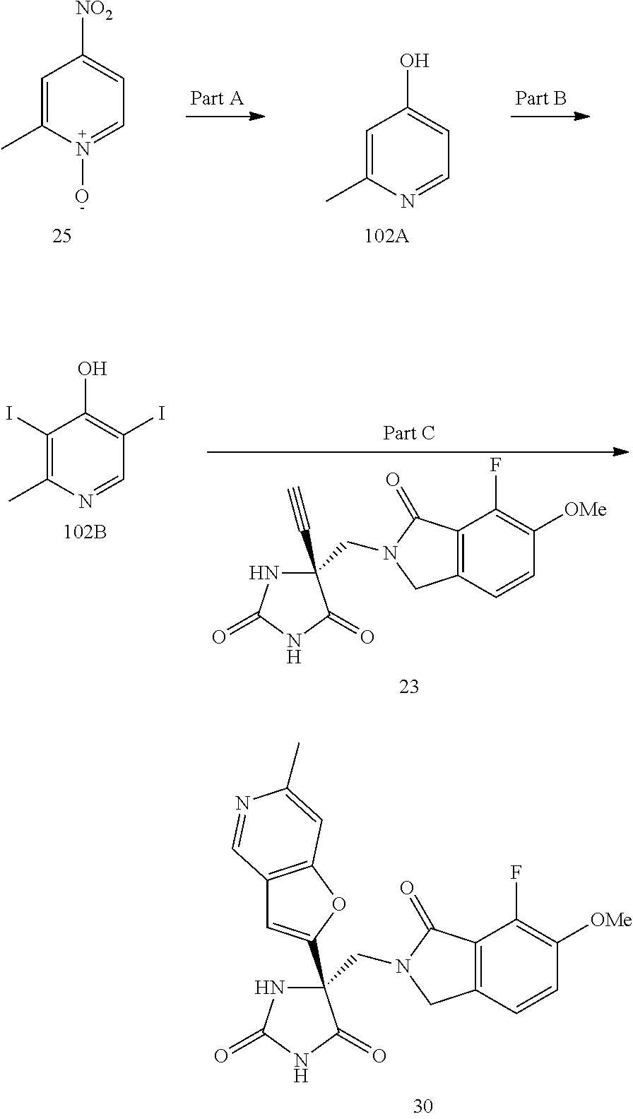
C1(CN2C(=O)C3=C(C2)C=CC([OMe])=C3F)(C2=CC3=C(O2)C=C(C)N=C3)NC(=O)NC1=O.C1=C(C)N(O)=CC=C1[NO2].C1=C(C)N=CC=C1O.C1(I)=C(C)N=CC(I)=C1O.C1(C#C)(CN2C(=O)C3=C(C2)C=CC([OMe])=C3F)NC(=O)NC1=O
